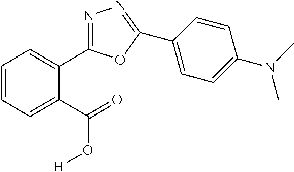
N1=C(C2=CC=CC=C2C(O[H])=O)OC(C2=CC=C(N(C)C)C=C2)=N1
